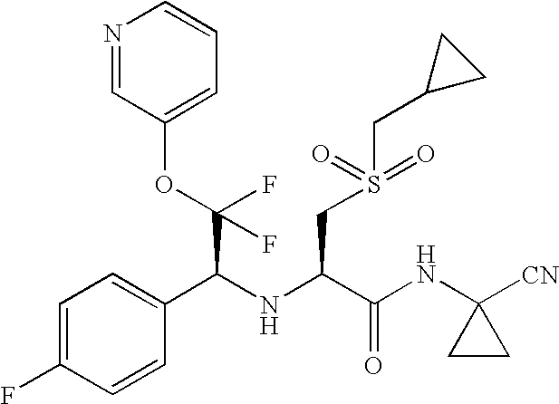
C(C(NC(CS(CC1CC1)(=O)=O)C(NC1([CN])CC1)=O)C1=CC=C(F)C=C1)(F)(OC1=CC=CN=C1)F
